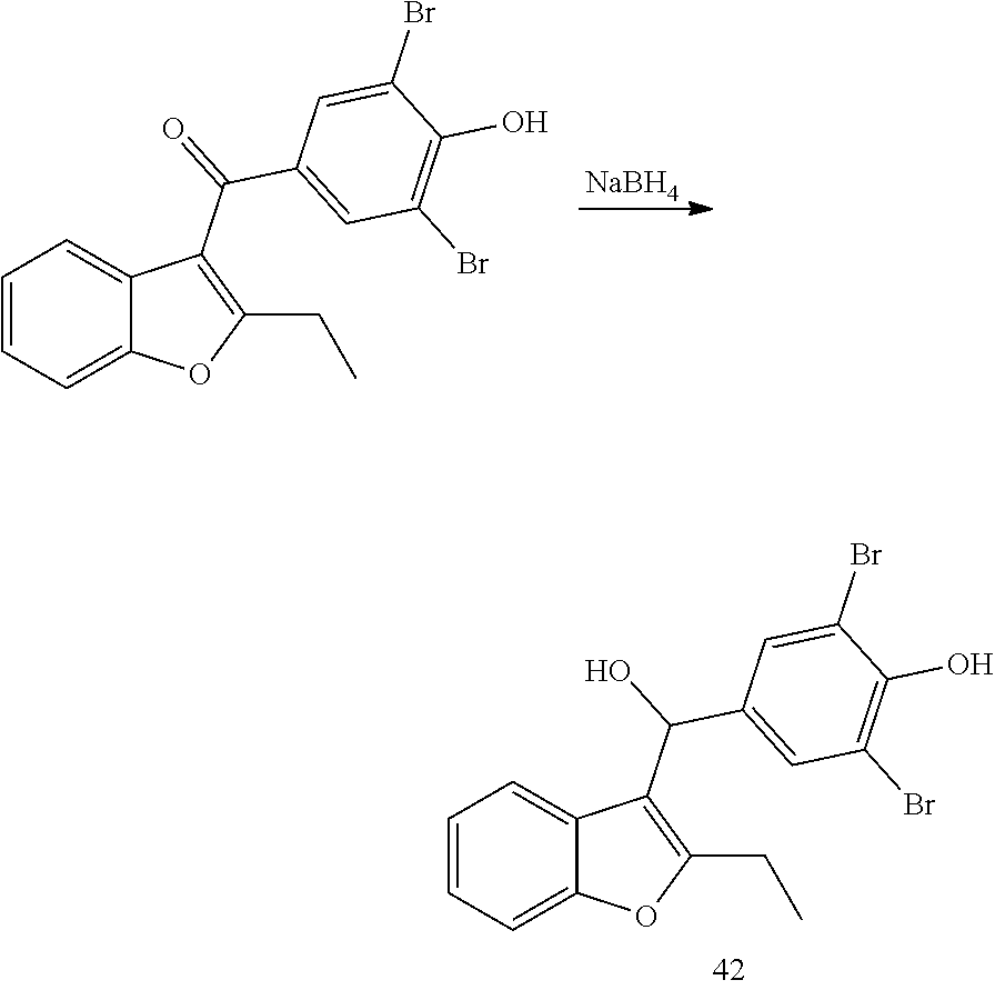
C12=CC=CC=C1OC(CC)=C2C(C1=CC(Br)=C(O)C(Br)=C1)O.C12=CC=CC=C1OC(CC)=C2C(C1=CC(Br)=C(O)C(Br)=C1)=O.[NaBH4]
